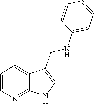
C1=CN=C2C(=C1)C(CNC1=CC=CC=C1)=CN2
